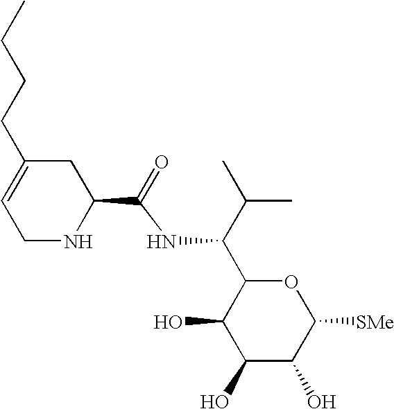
C(NC(C(C)C)C1C(O)C(O)C(O)C([SMe])O1)(=O)C1CC(CCCC)=CCN1
